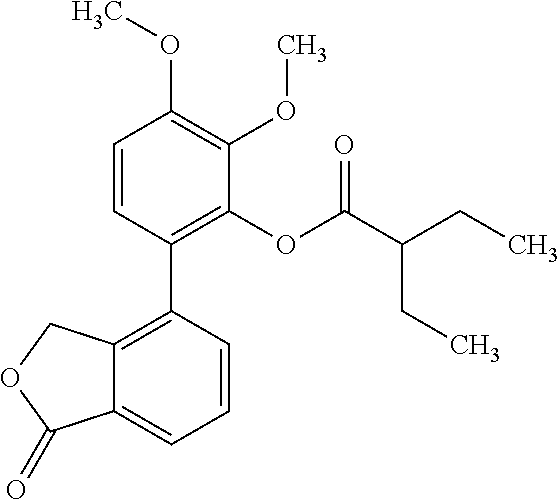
C1=CC(C2=C3C(=CC=C2)C(=O)OC3)=C(OC(C(CC)CC)=O)C(OC)=C1OC
